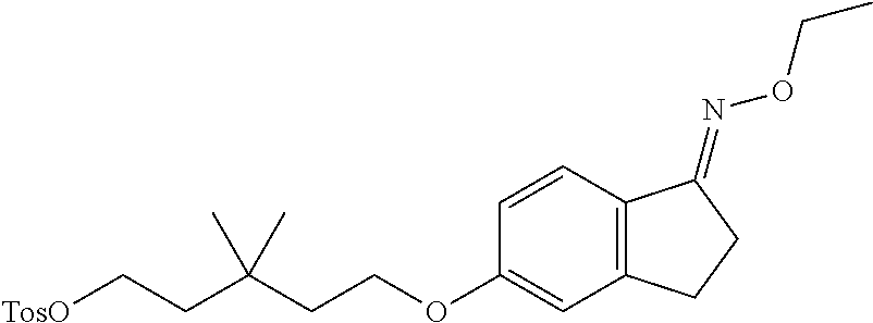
C1=CC2=C(C=C1OCCC(CC[TosO])(C)C)CCC2=NOCC
